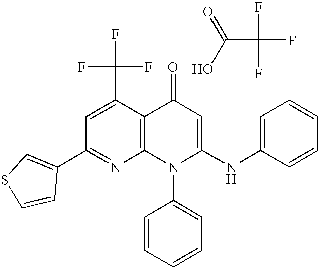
OC(C(F)(F)F)=O.C1(C2=CSC=C2)=NC2=C(C(C(F)(F)F)=C1)C(=O)C=C(NC1=CC=CC=C1)N2C1=CC=CC=C1
